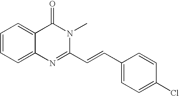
C1=CC=C2C(=C1)C(=O)N(C)C(C=CC1=CC=C(Cl)C=C1)=N2
